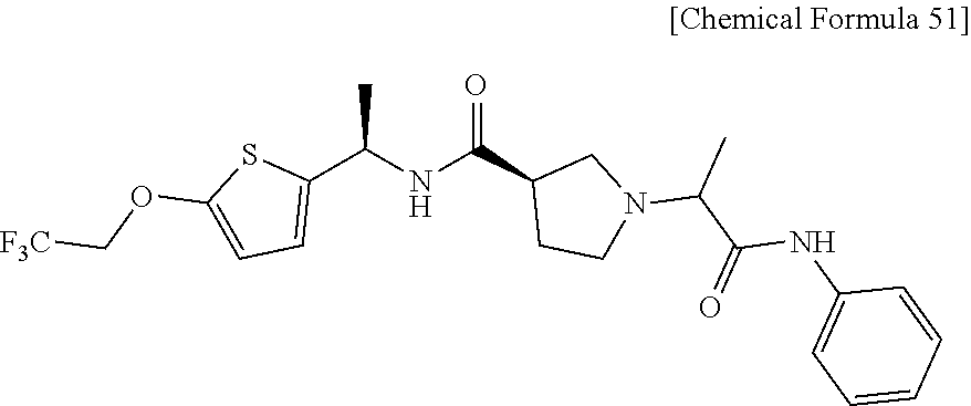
C1(C(NC(C2CCN(C(C(=O)NC3=CC=CC=C3)C)C2)=O)C)=CC=C(OC[F3C])S1
